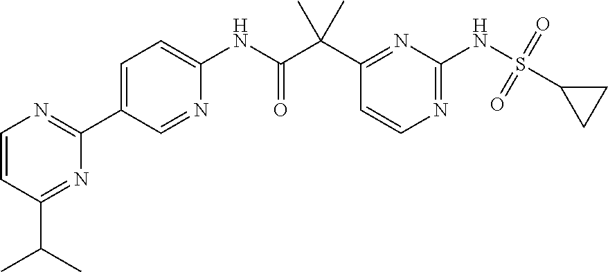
C1=CC(C(C)C)=NC(C2=CC=C(NC(C(C3=NC(NS(=O)(=O)C4CC4)=NC=C3)(C)C)=O)N=C2)=N1
